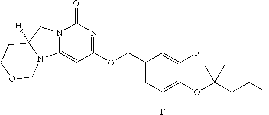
C1(OC2(CCF)CC2)=C(F)C=C(COC2=NC(=O)N3C(=C2)N2C([H])(C3)CCOC2)C=C1F
